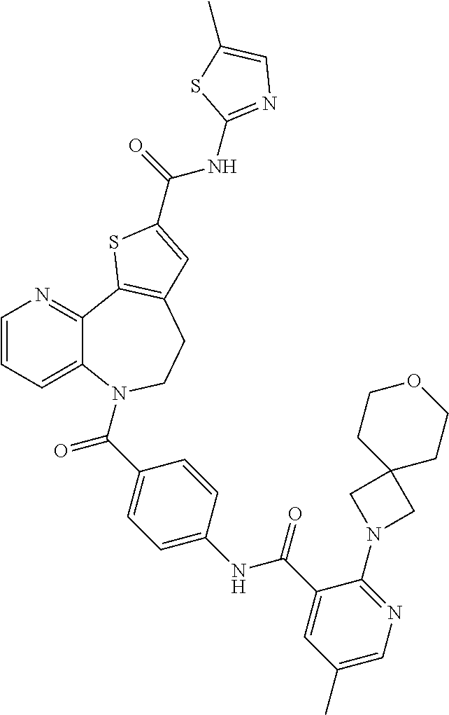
C1=CC=C2C(=N1)C1=C(CCN2C(C2=CC=C(NC(C3=CC(C)=CN=C3N3CC4(C3)CCOCC4)=O)C=C2)=O)C=C(C(=O)NC2=NC=C(C)S2)S1
